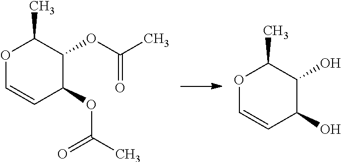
O1C=CC(OC(C)=O)C(OC(C)=O)C1C.O1C=CC(O)C(O)C1C
